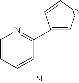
C1=CC=CC(C2=COC=C2)=N1
